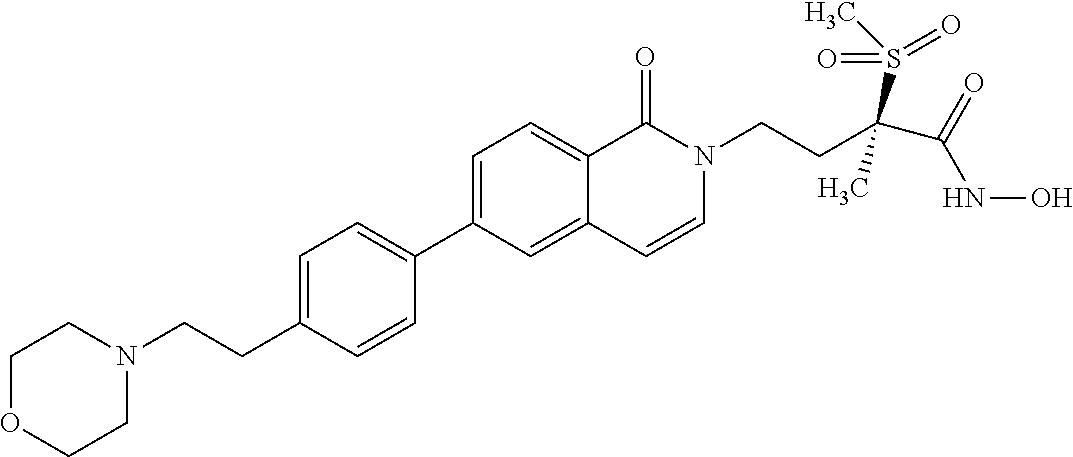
C1=C(CCN2CCOCC2)C=CC(C2=CC=C3C(=C2)C=CN(CCC(C(=O)NO)(S(C)(=O)=O)C)C3=O)=C1
